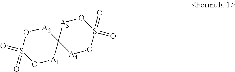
O1[A1]C2([A2]OS1(=O)=O)[A4]OS(=O)(=O)O[A3]2
